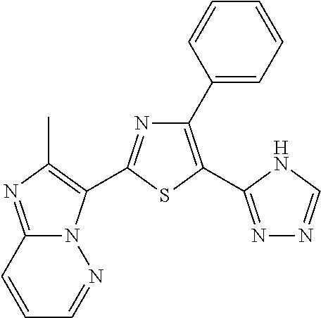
C1=CC2=NC(C)=C(C3=NC(C4=CC=CC=C4)=C(C4=NN=CN4)S3)N2N=C1
